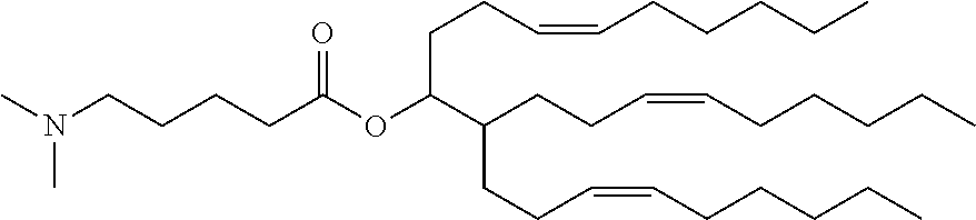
N(CCCCC(OC(CCC=CCCCCC)C(CCC=CCCCCC)CCC=CCCCCC)=O)(C)C
